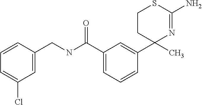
C1=C(C(NCC2=CC(Cl)=CC=C2)=O)C=C(C2(C)CCSC(N)=N2)C=C1
